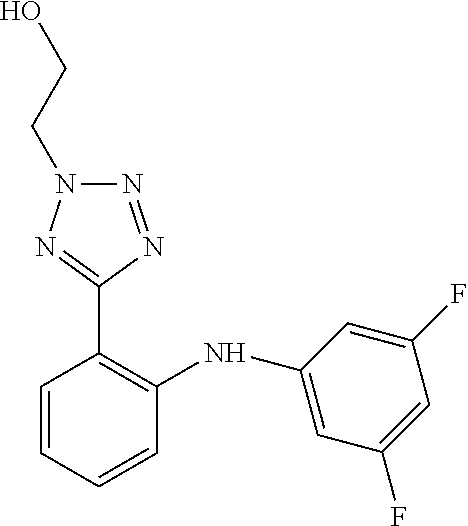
N(C1=C(C2=NN(CCO)N=N2)C=CC=C1)C1=CC(F)=CC(F)=C1
